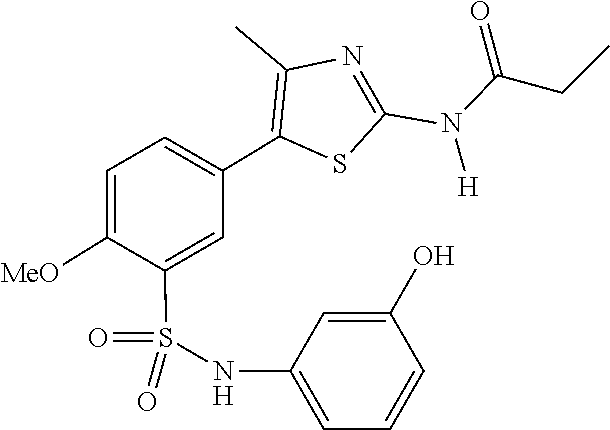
C(=O)(CC)N(C1=NC(C)=C(C2=CC=C([MeO])C(S(=O)(NC3=CC=CC(O)=C3)=O)=C2)S1)[H]
